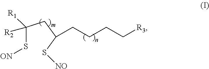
C(S[ON])(CC(S[NO])CCCC[R3])([R1])[R2]
